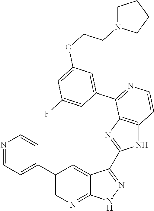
N1=CC=C(C2=CN=C3C(=C2)C(C2=NC4=C(N2)C=CN=C4C2=CC(OCCN4CCCC4)=CC(F)=C2)=NN3)C=C1
